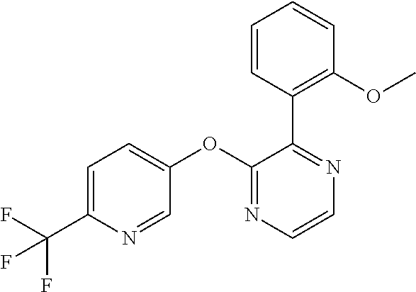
C1=C(C(F)(F)F)N=CC(OC2=NC=CN=C2C2=C(OC)C=CC=C2)=C1
